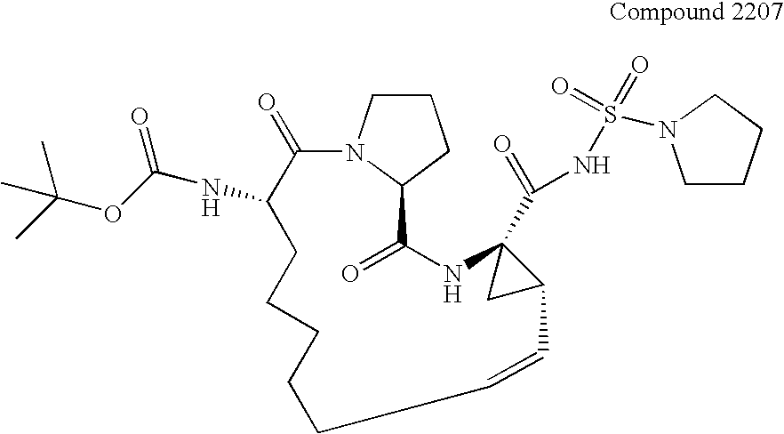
C1CCC2N1C(=O)C(NC(OC(C)(C)C)=O)CCCCCC=CC1C(C(NS(=O)(=O)N3CCCC3)=O)(NC2=O)C1
